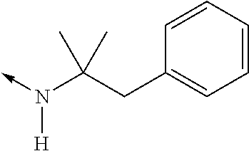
C(C1=CC=CC=C1)C(N(->C)[H])(C)C
